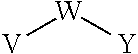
[V][W][Y]
